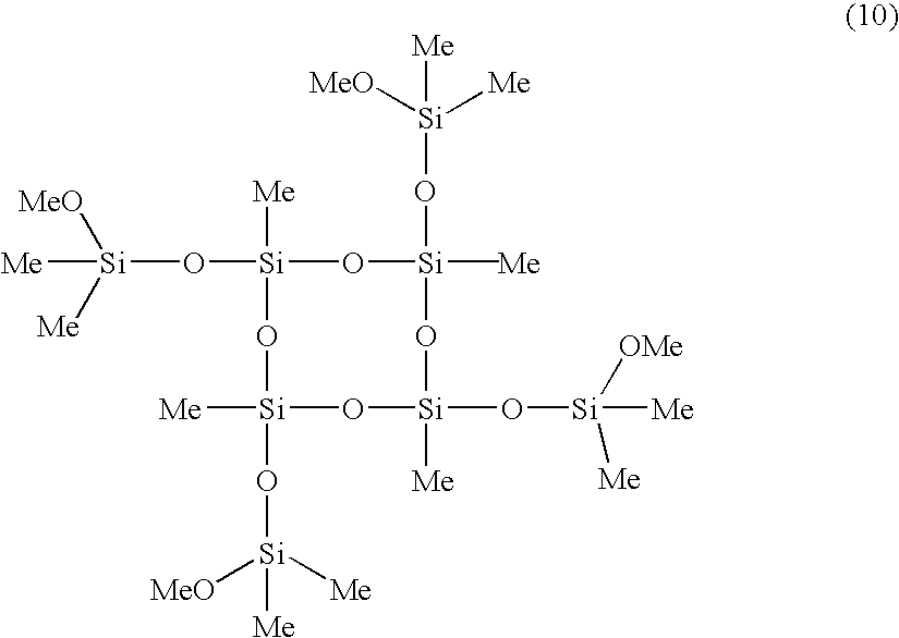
[Si]1(O[Si]([MeO])([Me])[Me])([Me])O[Si]([Me])(C)(O[Si]([MeO])([Me])[Me])O[Si](O[Si]([Me])([OMe])[Me])([Me])O[Si]([Me])(O[Si]([Me])([MeO])[Me])O1
